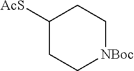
C1([AcS])CC[NBoc]CC1
